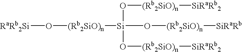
O([Si](O[(Rb2SiO)n][SiRaRb2])(O[(Rb2SiO)n][SiRaRb])[(Rb2SiO)n]O[RaRb2Si])[(Rb2SiO)n][SiRaRb2]
